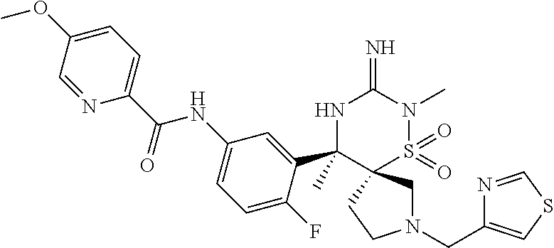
N1(CC2=CSC=N2)CC2(CC1)S(=O)(=O)N(C)C(=N)NC2(C1=CC(NC(C2=CC=C(OC)C=N2)=O)=CC=C1F)C
